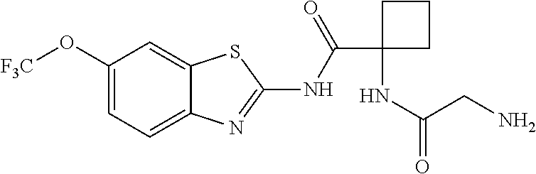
C1(O[F3C])=CC=C2C(=C1)SC(NC(C1(NC(CN)=O)CCC1)=O)=N2
